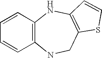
C1=CC2=C(C=C1)NCC1=C(N2)C=CS1
